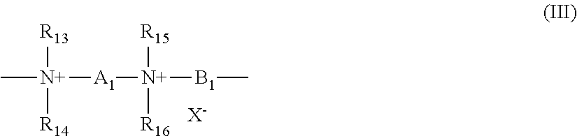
C[N+]([R13])([R14])[A1][N+]([R15])([R16])[B1]C.[X-]
